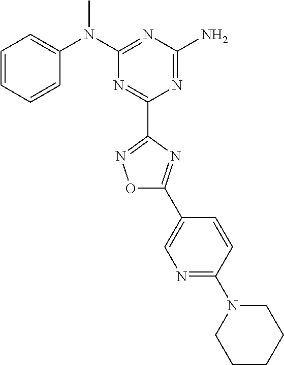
C1=CC=CC(N(C2=NC(N)=NC(C3=NOC(C4=CN=C(N5CCCCC5)C=C4)=N3)=N2)C)=C1
